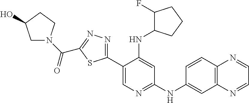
C1(C2=NN=C(C(N3CC(O)CC3)=O)S2)=CN=C(NC2=CC3=C(C=C2)N=CC=N3)C=C1NC1C(F)CCC1
